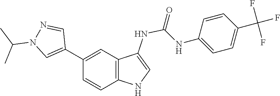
C1(C2=CC3=C(NC=C3NC(NC3=CC=C(C(F)(F)F)C=C3)=O)C=C2)=CN(C(C)C)N=C1
